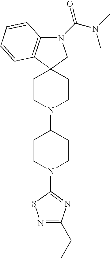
C12(CCN(C3CCN(C4=NC(CC)=NS4)CC3)CC1)CN(C(N(C)C)=O)C1=C2C=CC=C1
